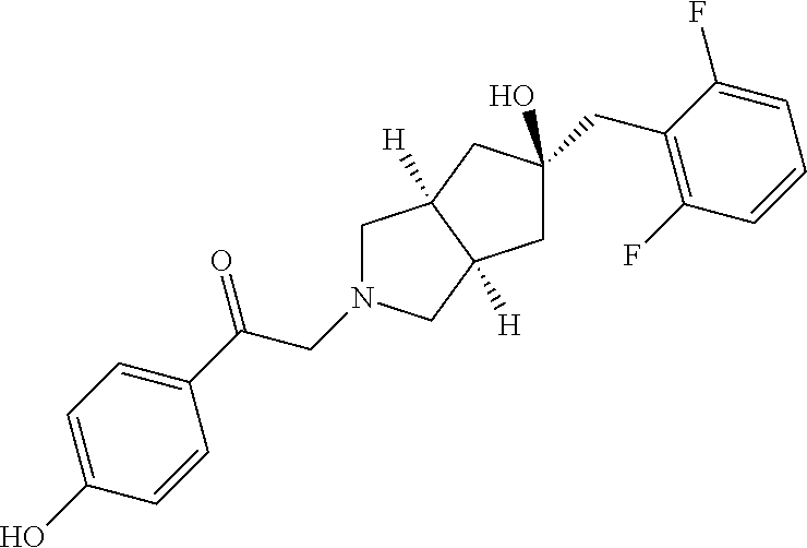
C1C(CC2=C(F)C=CC=C2F)(O)CC2([H])C1([H])CN(CC(=O)C1=CC=C(O)C=C1)C2
